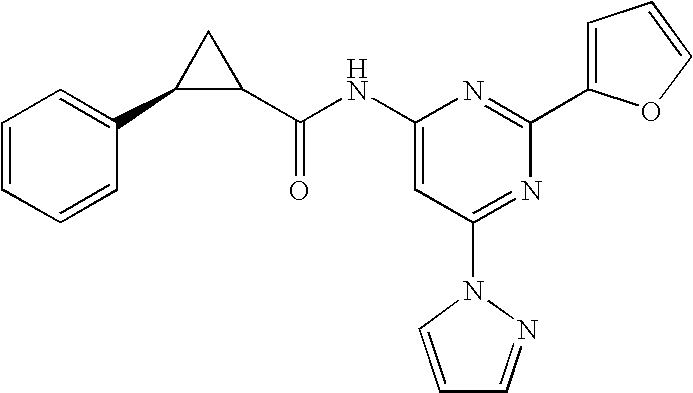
C1=CC=CC(C2C(C(NC3=CC(N4N=CC=C4)=NC(C4=CC=CO4)=N3)=O)C2)=C1
